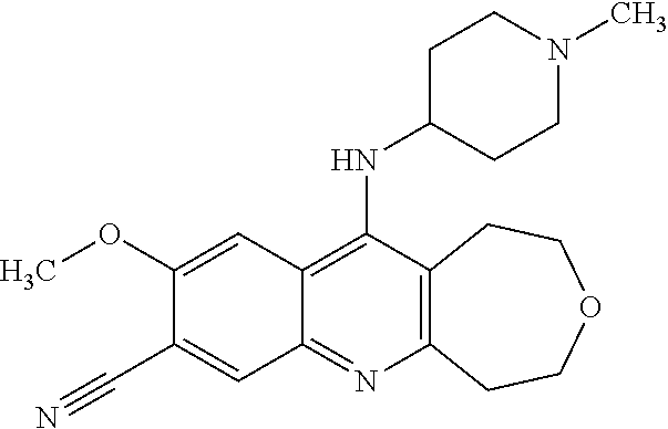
C12=C(C(NC3CCN(C)CC3)=C3C(=N1)C=C(C#N)C(OC)=C3)CCOCC2
